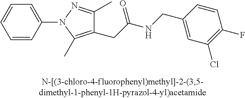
C1=CC(N2C(C)=C(CC(NCC3=CC(Cl)=C(F)C=C3)=O)C(C)=N2)=CC=C1
